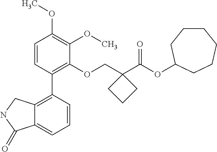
C1=CC(C2=C3C(=CC=C2)C(=O)NC3)=C(OCC2(C(OC3CCCCCC3)=O)CCC2)C(OC)=C1OC
